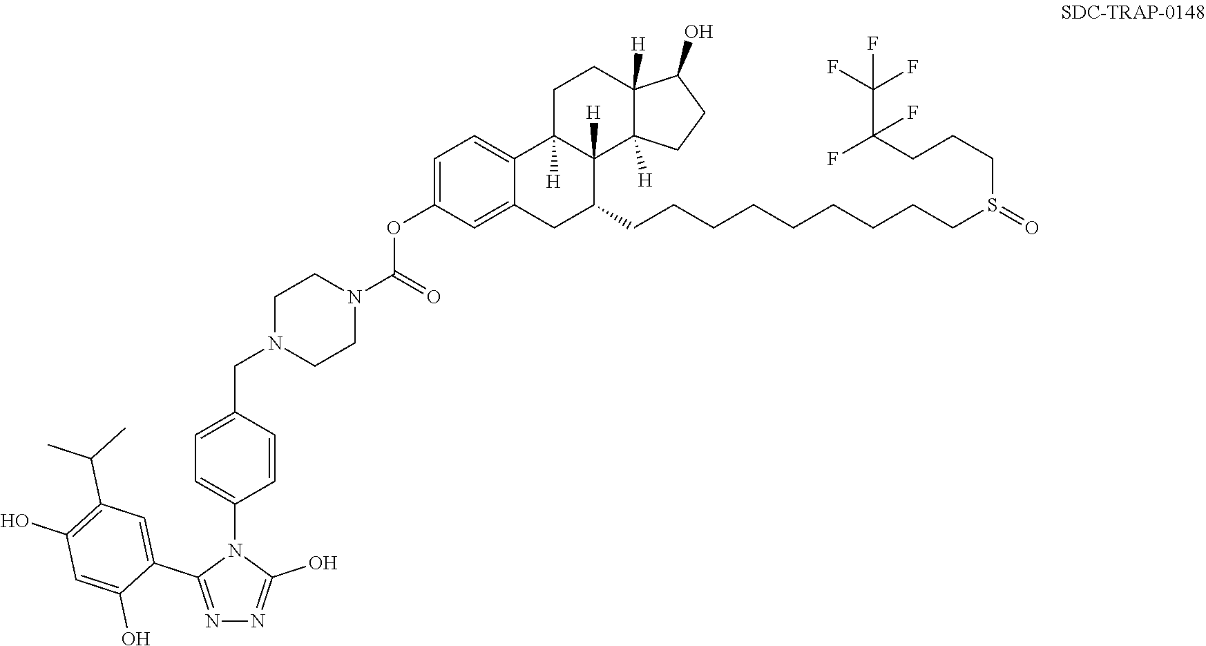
C1=C(OC(=O)N2CCN(CC3=CC=C(N4C(C5=CC(C(C)C)=C(O)C=C5O)=NN=C4O)C=C3)CC2)C=C2C(=C1)C1([H])C([H])(C(CCCCCCCCCS(=O)CCCC(C(F)(F)F)(F)F)C2)C2([H])C([H])(CC1)C(O)CC2
